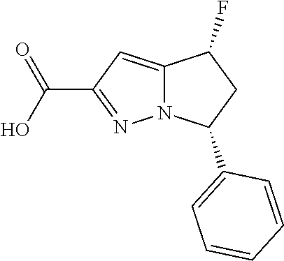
C1(C(=O)O)=NN2C(=C1)C(F)CC2C1=CC=CC=C1
